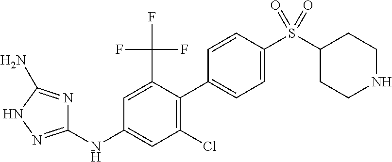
C1(NC2=CC(Cl)=C(C3=CC=C(S(C4CCNCC4)(=O)=O)C=C3)C(C(F)(F)F)=C2)=NNC(N)=N1
